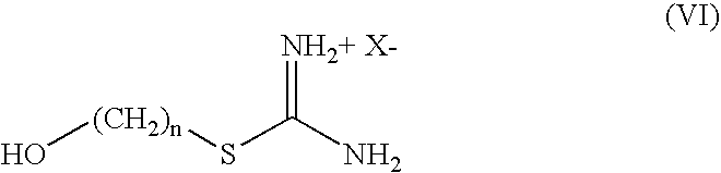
O[(CH2)n]SC(N)=[NH2+ X-]
